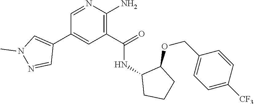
N1=CC(C2=CN(C)N=C2)=CC(C(=O)NC2CCCC2OCC2=CC=C([CF3])C=C2)=C1N
